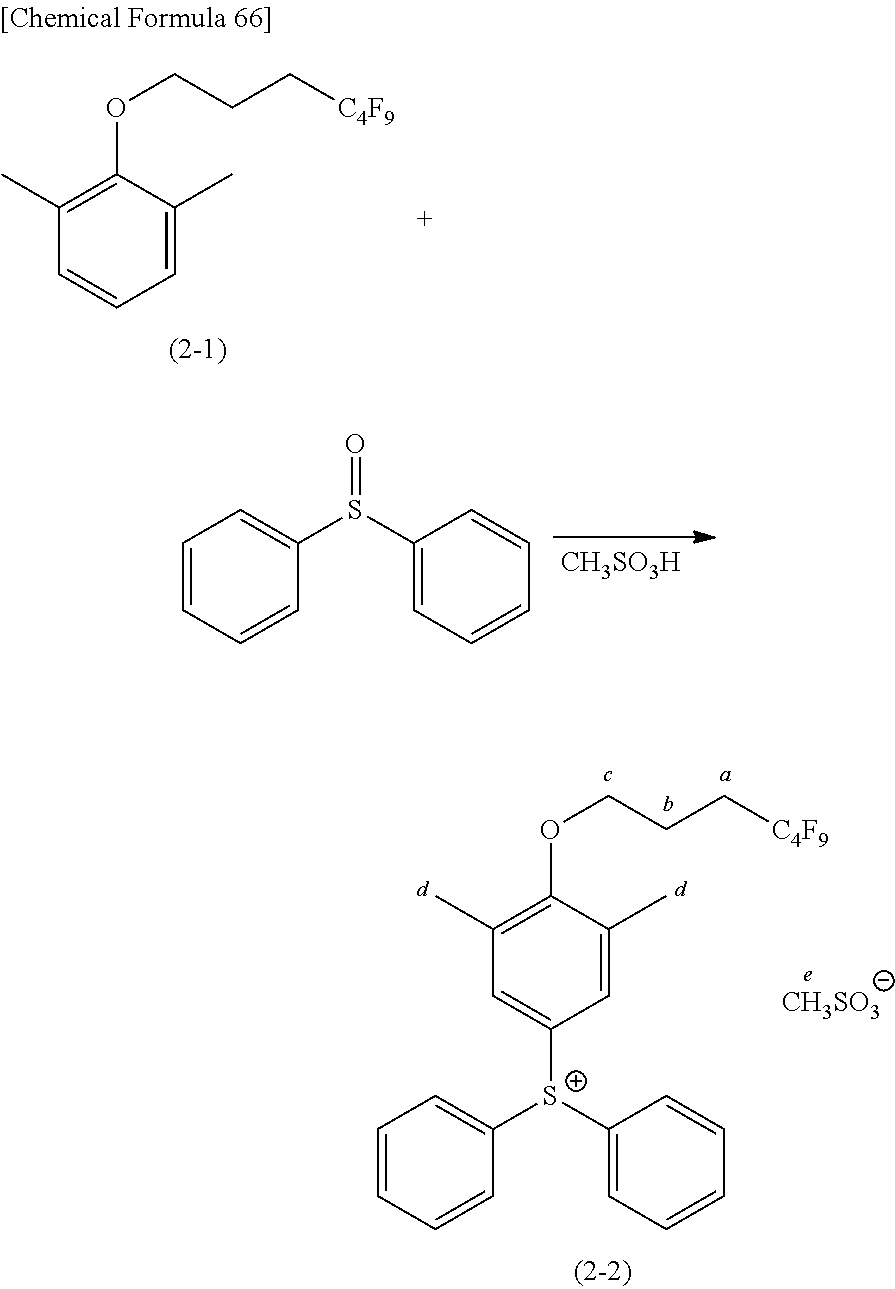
C1=CC=CC=C1[S+](C1=CC=CC=C1)C1=CC(C)=C(OCCC[C4F9])C(C)=C1.[CH3SO3].C1=CC=CC=C1S(C1=CC=CC=C1)=O.[CH3SO3H].C1=CC(C)=C(OCCC[C4F9])C(C)=C1
